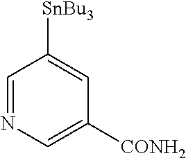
C1=NC=C([CONH2])C=C1[SnBu3]
